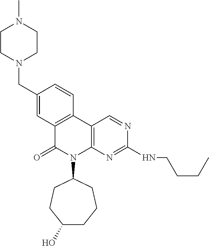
C1(CN2CCN(C)CC2)=CC2=C(C=C1)C1=C(N(C3CCC(O)CCC3)C2=O)N=C(NCCCC)N=C1
